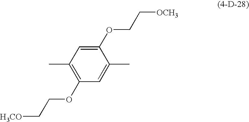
C1(OCC[OCH3])=CC(C)=C(OCC[H3CO])C=C1C
